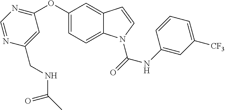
C1(OC2=CC=C3C(=C2)C=CN3C(NC2=CC([CF3])=CC=C2)=O)=NC=NC(CNC(=O)C)=C1
